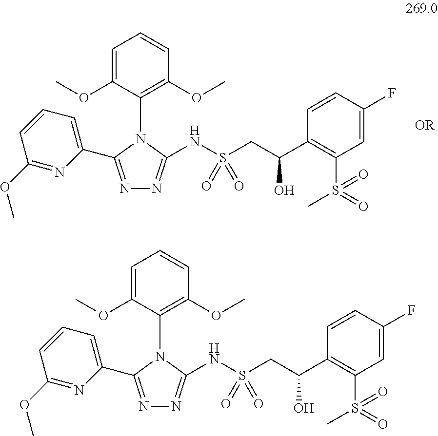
N1=C(C2=CC=CC(OC)=N2)N(C2=C(OC)C=CC=C2OC)C(NS(CC(C2=C(S(=O)(C)=O)C=C(F)C=C2)O)(=O)=O)=N1.N1=C(C2=CC=CC(OC)=N2)N(C2=C(OC)C=CC=C2OC)C(NS(CC(C2=C(S(=O)(C)=O)C=C(F)C=C2)O)(=O)=O)=N1
